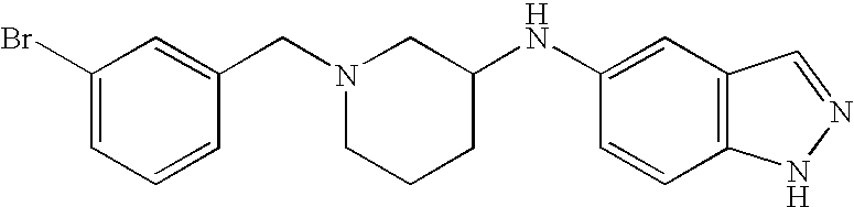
C1(Br)=CC=CC(CN2CCCC(NC3=CC4=C(C=C3)NN=C4)C2)=C1
